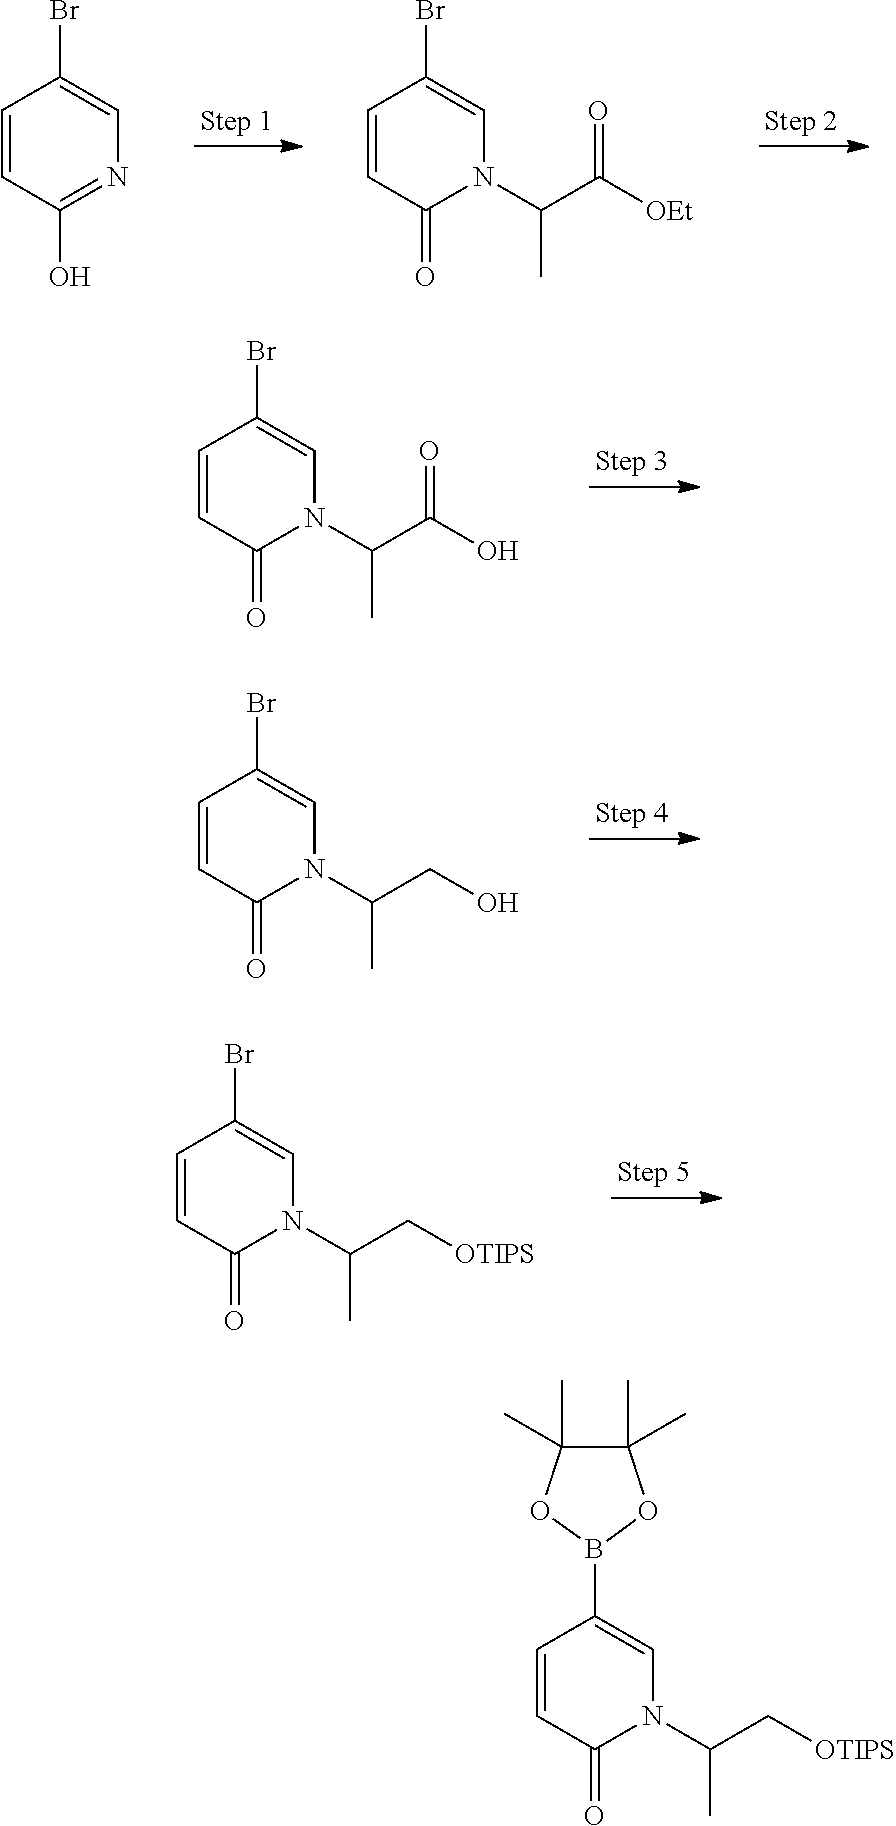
C1=CC(O)=NC=C1Br.C1=CC(=O)N(C(C([OEt])=O)C)C=C1Br.C1=CC(=O)N(C(C(O)=O)C)C=C1Br.C1=CC(=O)N(C(CO)C)C=C1Br.C1=CC(=O)N(C(C[OTIPS])C)C=C1Br.C1=CC(=O)N(C(C[OTIPS])C)C=C1B1OC(C)(C)C(C)(C)O1
